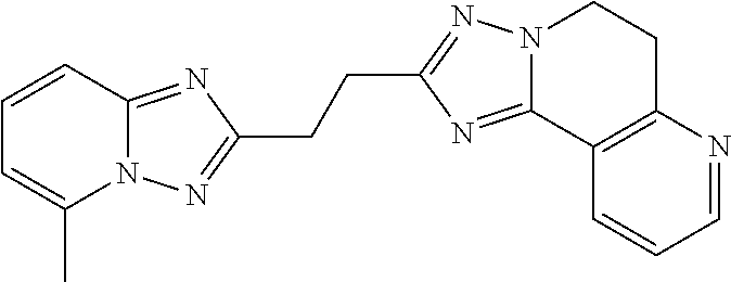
C1=CC2=NC(CCC3=NN4C(=N3)C3=C(CC4)N=CC=C3)=NN2C(C)=C1
